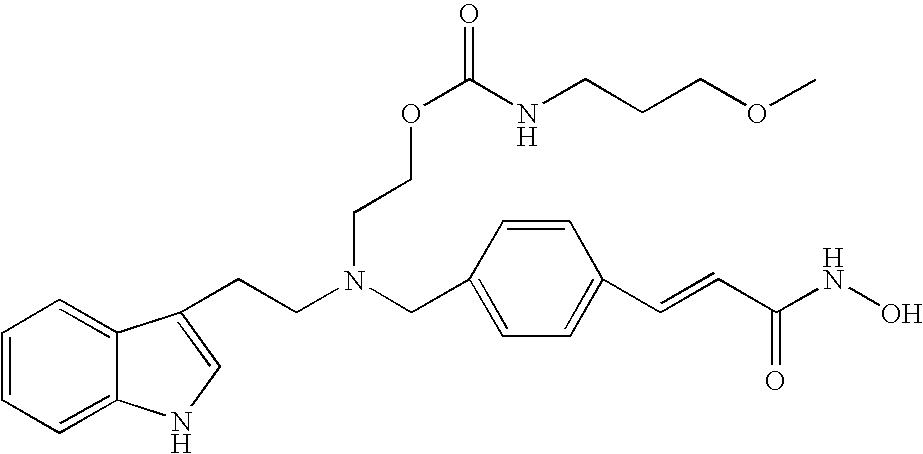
C1=CC=C2C(=C1)C(CCN(CC1=CC=C(C=CC(NO)=O)C=C1)CCOC(=O)NCCCOC)=CN2
